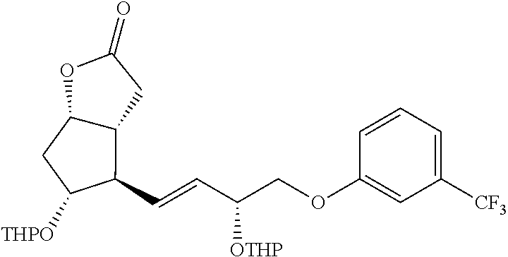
C1(C=CC(COC2=CC([CF3])=CC=C2)[OTHP])C([THPO])CC2C1CC(=O)O2
